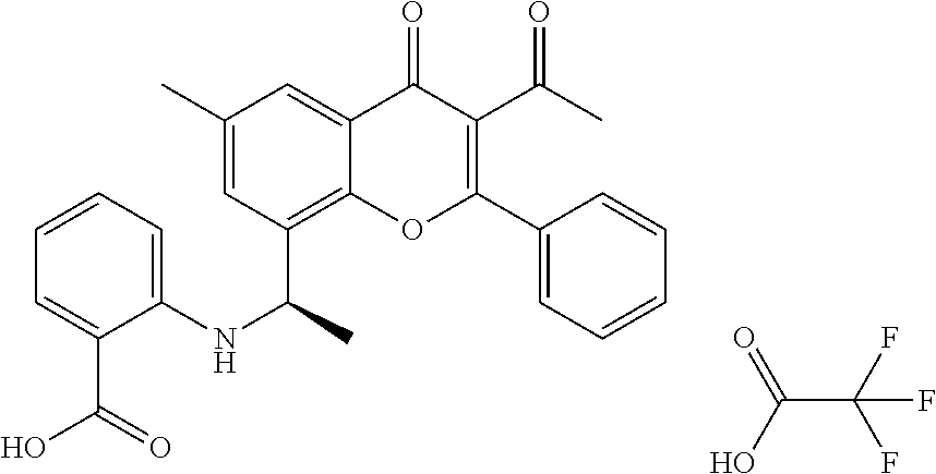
C1=CC=CC=C1C1=C(C(=O)C)C(=O)C2=CC(C)=CC(C(NC3=CC=CC=C3C(=O)O)C)=C2O1.OC(C(F)(F)F)=O
